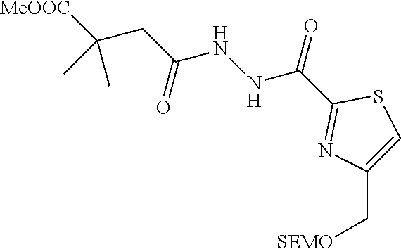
[SEMO]CC1=CSC(C(=O)NNC(CC([MeOOC])(C)C)=O)=N1
